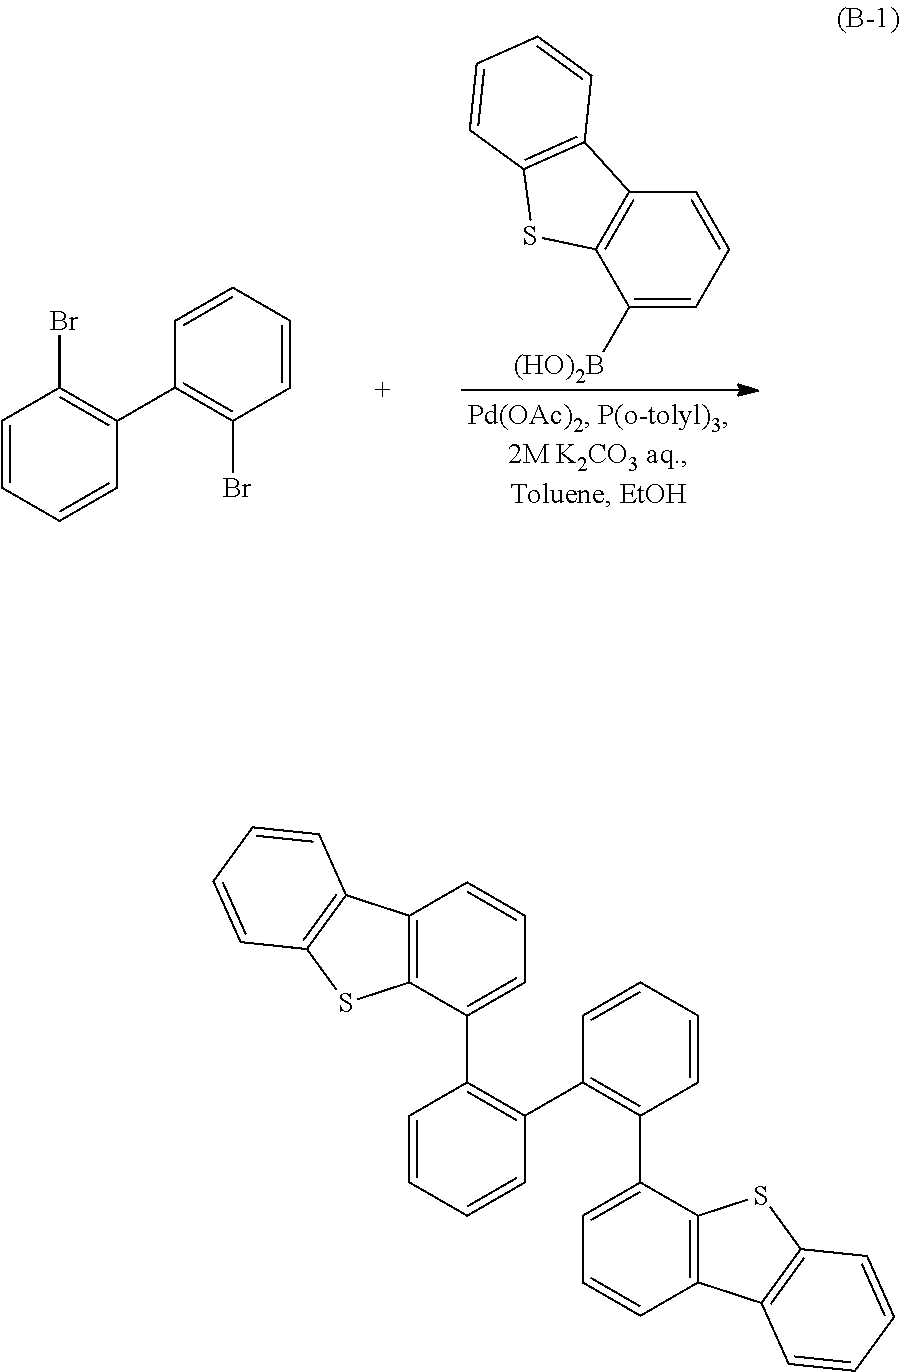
C12=C(C(C3=C(C4=C(C5=CC=CC6=C5SC5=C6C=CC=C5)C=CC=C4)C=CC=C3)=CC=C1)SC1=C2C=CC=C1.C1=CC=CC(C2=C(Br)C=CC=C2)=C1Br.C1([(HO)2B])=CC=CC2=C1SC1=C2C=CC=C1
